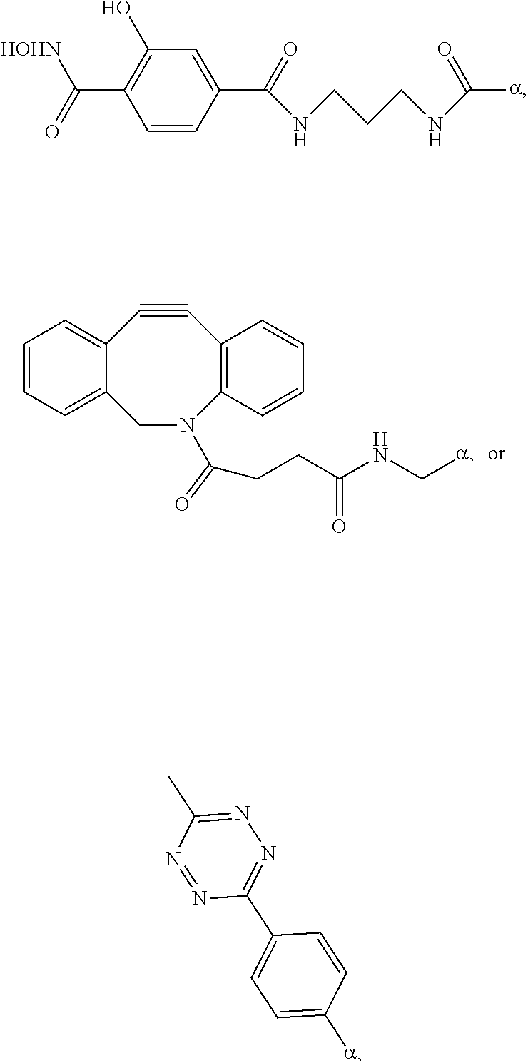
C(CC(=O)NC[a])C(=O)N1CC2=CC=CC=C2C#CC2=C1C=CC=C2.C1=CC(C(=O)NCCCNC([a])=O)=CC(O)=C1C([HOHN])=O.N1=C(C2=CC=C([a])C=C2)N=NC(C)=N1
